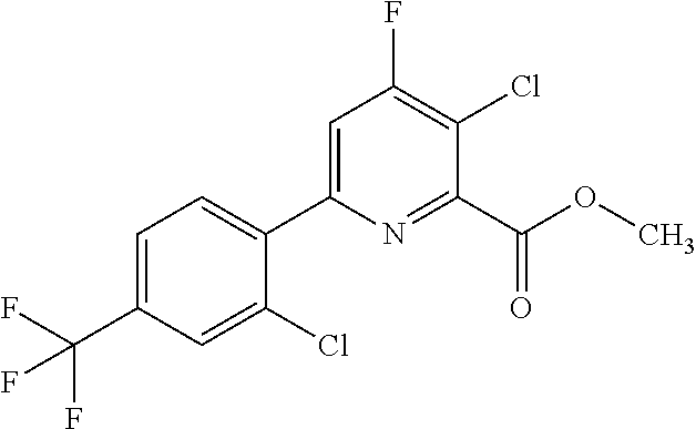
C(C1=CC=C(C2=CC(F)=C(Cl)C(C(OC)=O)=N2)C(Cl)=C1)(F)(F)F
